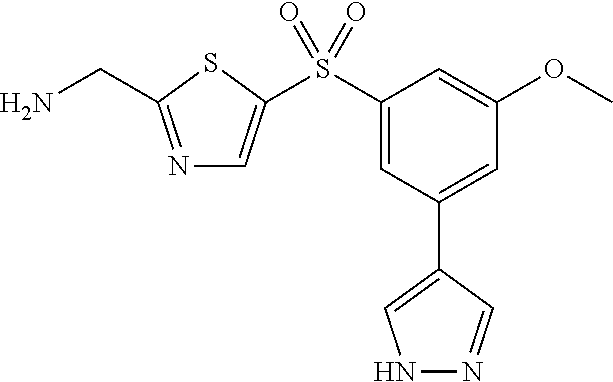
N1=C(CN)SC(S(C2=CC(C3=CNN=C3)=CC(OC)=C2)(=O)=O)=C1
